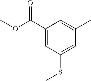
C1(C(=O)OC)=CC(SC)=CC(C)=C1
